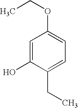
C1=C(O)C(CC)=CC=C1OCC
